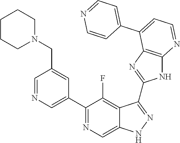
C1=NC=C(C2=NC=C3C(=C2F)C(C2=NC4=C(N2)N=CC=C4C2=CC=NC=C2)=NN3)C=C1CN1CCCCC1
